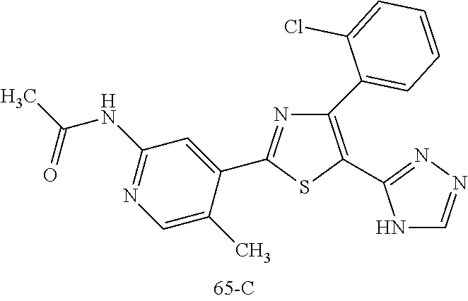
C1(C2=CC=CC=C2Cl)=C(C2=NN=CN2)SC(C2=CC(NC(C)=O)=NC=C2C)=N1
